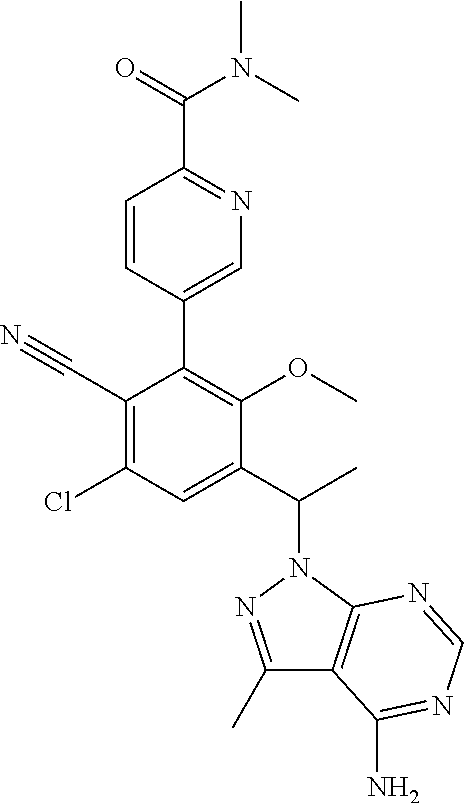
C1(C(C)N2N=C(C)C3=C2N=CN=C3N)=CC(Cl)=C(C#N)C(C2=CN=C(C(=O)N(C)C)C=C2)=C1OC
